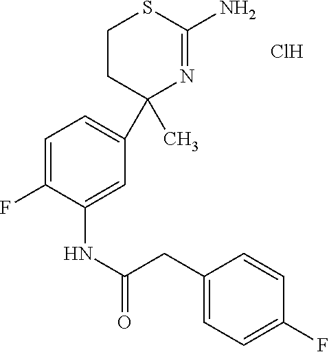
C1=C(F)C(NC(CC2=CC=C(F)C=C2)=O)=CC(C2(C)N=C(N)SCC2)=C1.Cl
